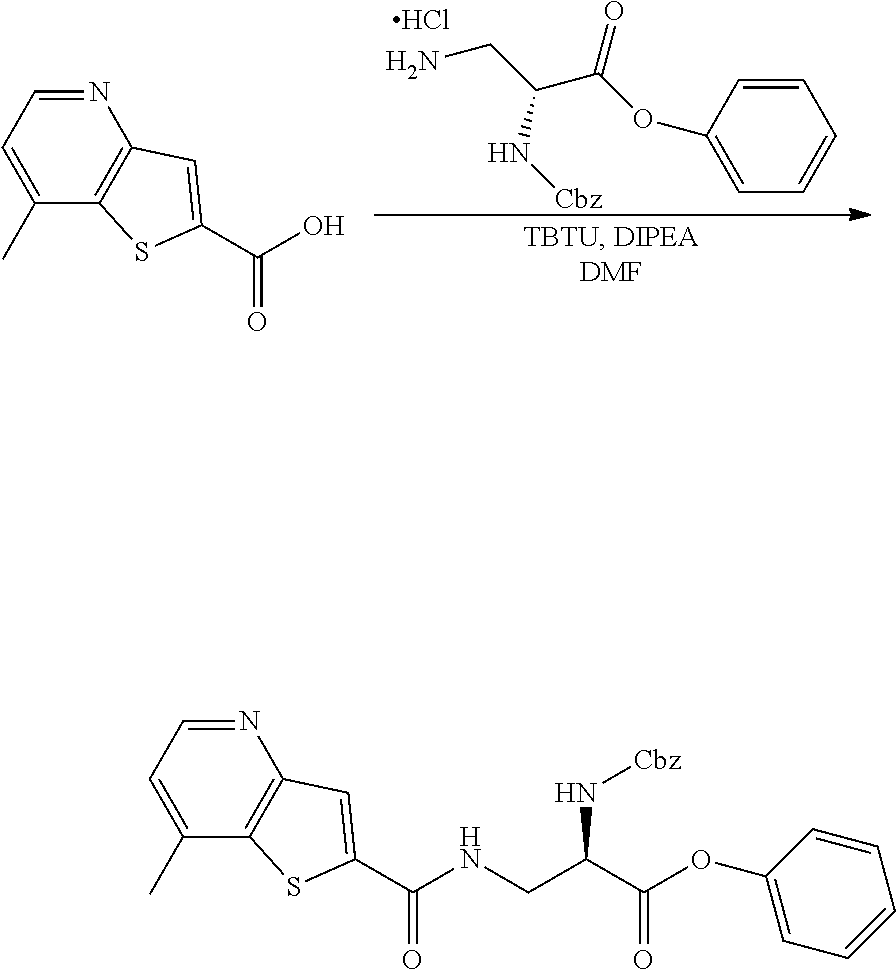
C1=CC(OC(=O)C(CN)N[Cbz])=CC=C1.Cl.N1=CC=C(C)C2=C1C=C(C(=O)O)S2.N1=CC=C(C)C2=C1C=C(C(=O)NCC(C(OC1=CC=CC=C1)=O)N[Cbz])S2
